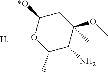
C1(C)C(N)C(OC)(C)CC([*O])O1.[H]
